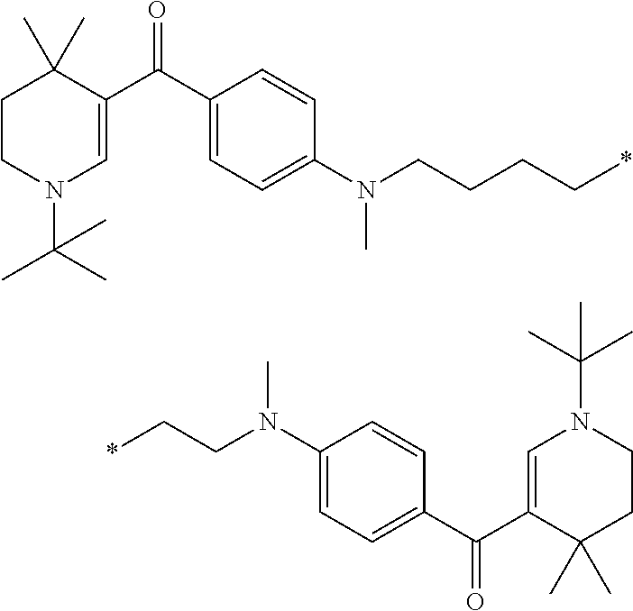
C1CN(C(C)(C)C)C=C(C(C2=CC=C(N(CCCC*)C)C=C2)=O)C1(C)C.C(CN(C1=CC=C(C(C2=CN(C(C)(C)C)CCC2(C)C)=O)C=C1)C)*
